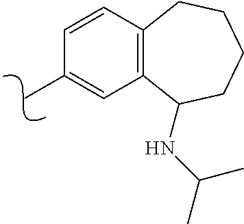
C1(C)=CC2=C(C=C1)CCCCC2NC(C)C
